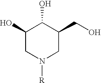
C1(O)CN([R])CC(CO)C1O
